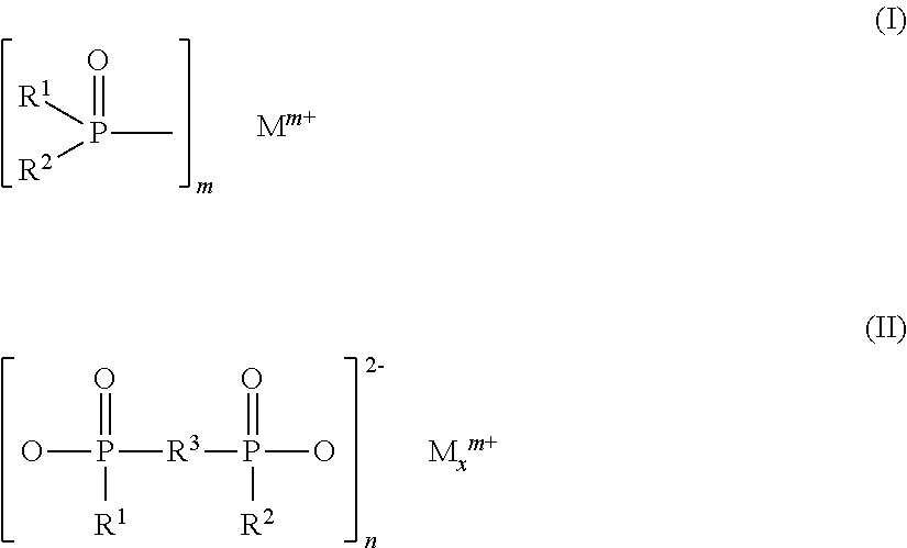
O=P(C)([R2])[R1].P([R3]P(O)(=O)[R2])(O)(=O)[R1]
